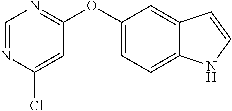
O(C1=CC=C2C(=C1)C=CN2)C1=NC=NC(Cl)=C1
